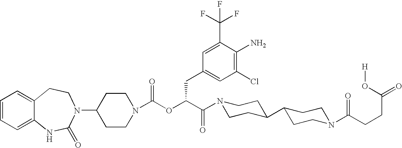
C1=CC=C2C(=C1)CCN(C1CCN(C(OC(C(N3CCC(C4CCN(C(CCC(=O)O[H])=O)CC4)CC3)=O)CC3=CC(Cl)=C(N)C(C(F)(F)F)=C3)=O)CC1)C(=O)N2
